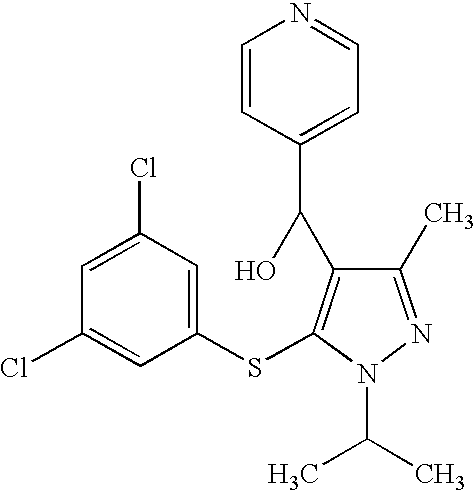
C1(Cl)=CC(Cl)=CC(SC2=C(C(C3=CC=NC=C3)O)C(C)=NN2C(C)C)=C1
